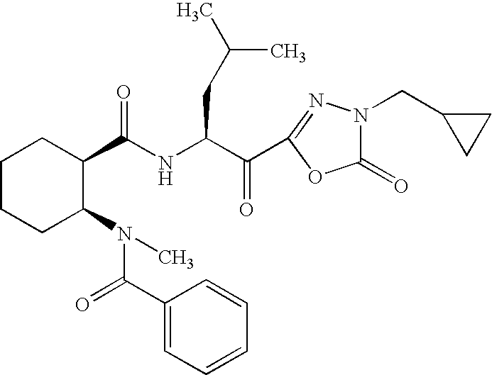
C1(C(NC(CC(C)C)C(=O)C2=NN(CC3CC3)C(=O)O2)=O)CCCCC1N(C(C1=CC=CC=C1)=O)C
